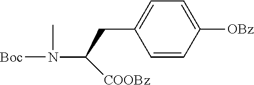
C1=CC([OBz])=CC=C1CC(N(C)[Boc])[COOBz]
